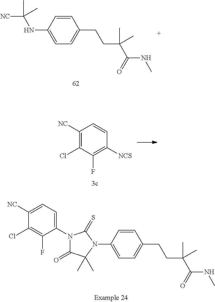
C1=C(NC([NC])(C)C)C=CC(CCC(C(NC)=O)(C)C)=C1.C1([NC])=C(Cl)C(F)=C([NCS])C=C1.C1=C(N2C(C)(C)C(=O)N(C3=CC=C([NC])C(Cl)=C3F)C2=S)C=CC(CCC(C(NC)=O)(C)C)=C1
